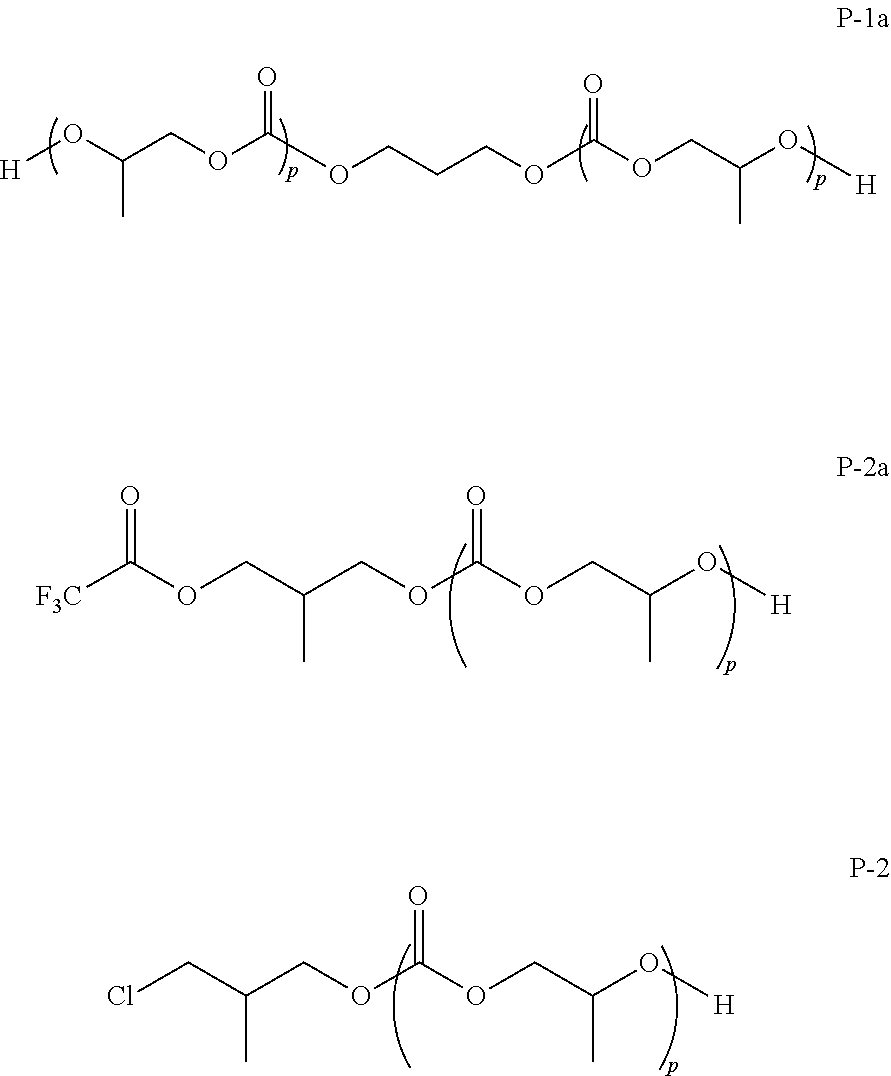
[F3C]C(OCC(COC(OCC(O[H])C)=O)C)=O.ClCC(COC(OCC(O[H])C)=O)C.O(CCCOC(OCC(O[H])C)=O)C(OCC(O[H])C)=O
